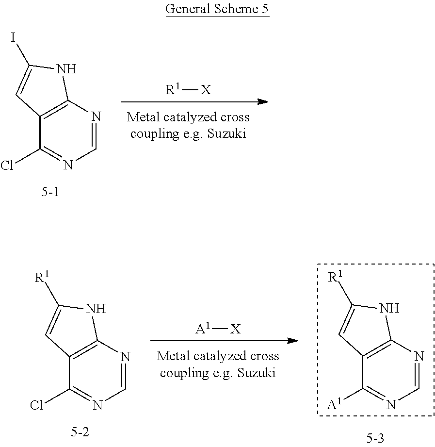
[A1][X].C1(Cl)=NC=NC2=C1C=C([R1])N2.C1([A1])=NC=NC2=C1C=C([R1])N2.[R1][X].C1(Cl)=NC=NC2=C1C=C(I)N2
